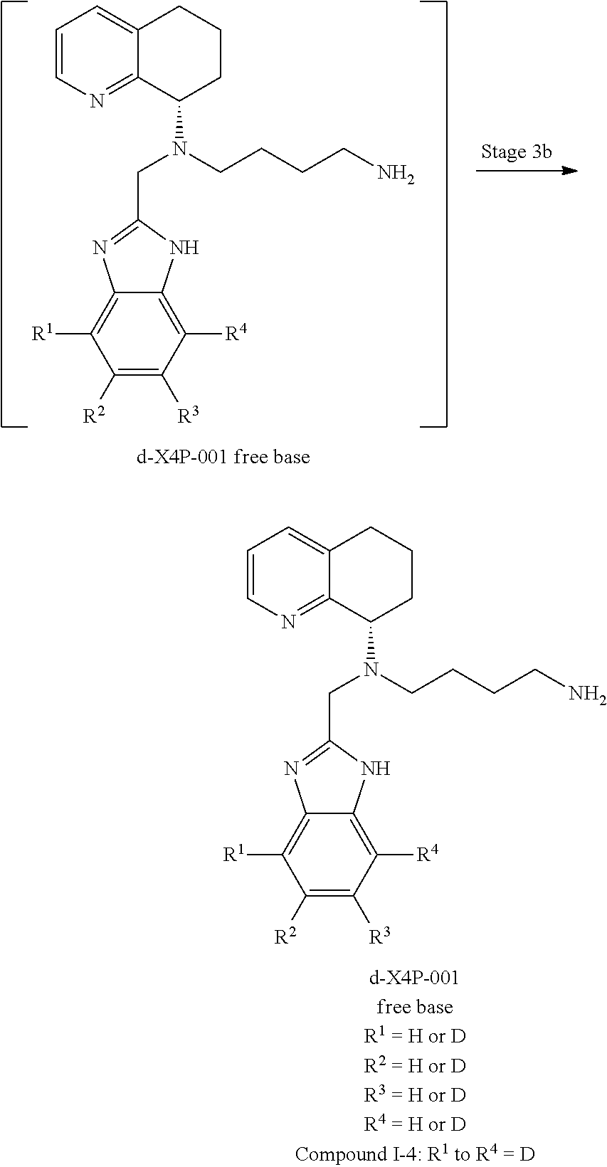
N(C1CCCC2=CC=CN=C12)(CCCCN)CC1=NC2=C([R1])C([R2])=C([R3])C([R4])=C2N1.N(C1CCCC2=CC=CN=C12)(CCCCN)CC1=NC2=C([R1])C([R2])=C([R3])C([R4])=C2N1
